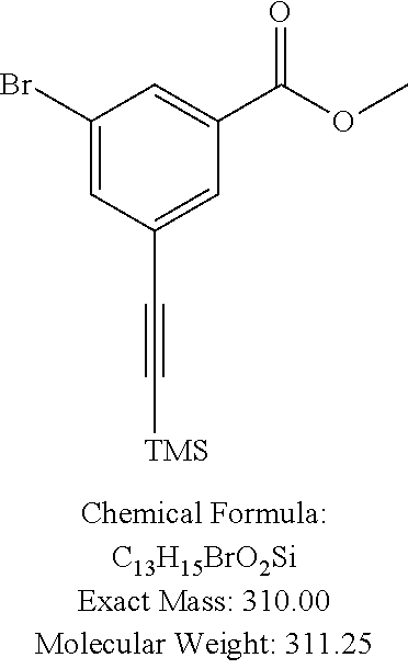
C1(Br)=CC(C#C[TMS])=CC(C(OC)=O)=C1
